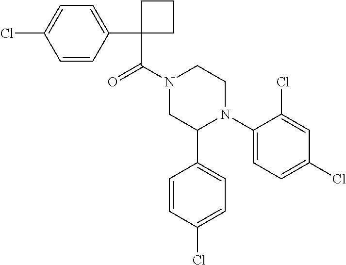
C1(C(N2CC(C3=CC=C(Cl)C=C3)N(C3=CC=C(Cl)C=C3Cl)CC2)=O)(C2=CC=C(Cl)C=C2)CCC1
